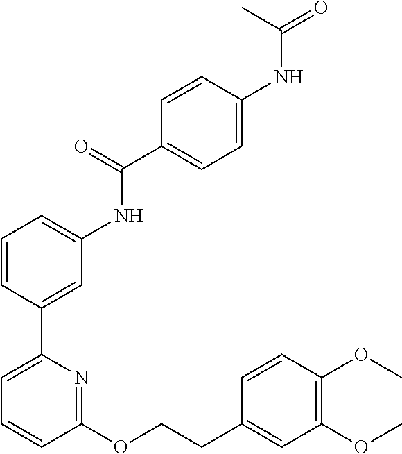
C1=CC(C2=CC=CC(OCCC3=CC(OC)=C(OC)C=C3)=N2)=CC(NC(C2=CC=C(NC(=O)C)C=C2)=O)=C1
